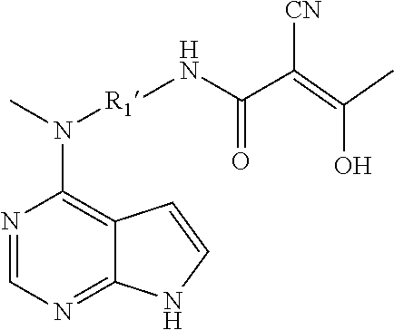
N1=CN=C2C(=C1N(C)[R1]NC(=O)C(=C(C)O)[CN])C=CN2
